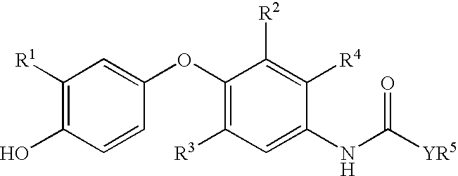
C1=CC(OC2=C([R3])C=C(NC([YR5])=O)C([R4])=C2[R2])=CC([R1])=C1O
